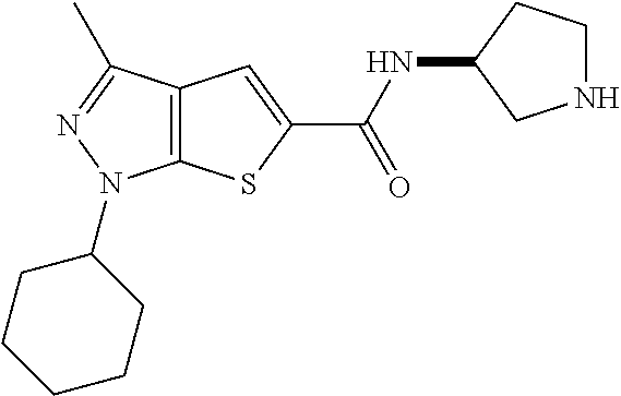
C12=C(C(C)=NN1C1CCCCC1)C=C(C(NC1CCNC1)=O)S2
